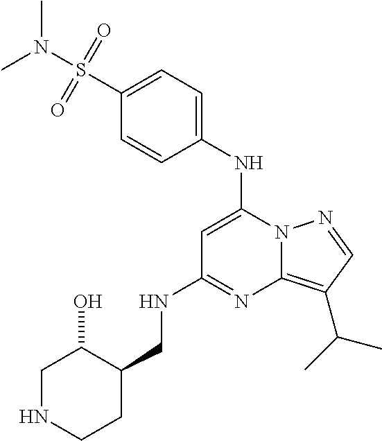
C1(NC2=CC(NCC3C(O)CNCC3)=NC3=C(C(C)C)C=NN23)=CC=C(S(N(C)C)(=O)=O)C=C1
